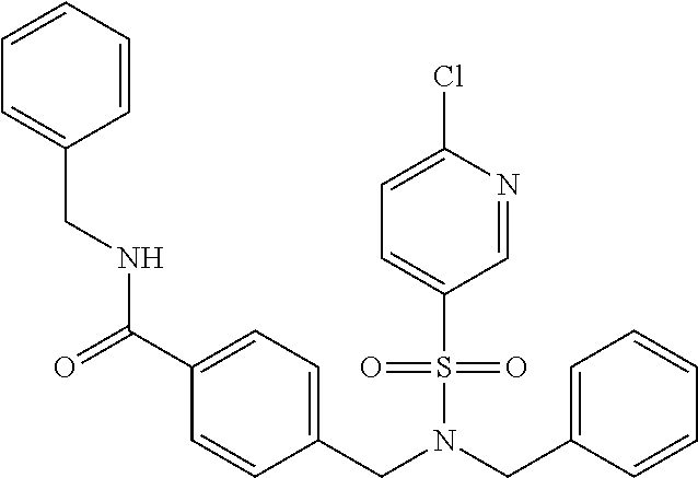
C1=CC=CC=C1CNC(C1=CC=C(CN(CC2=CC=CC=C2)S(C2=CC=C(Cl)N=C2)(=O)=O)C=C1)=O
